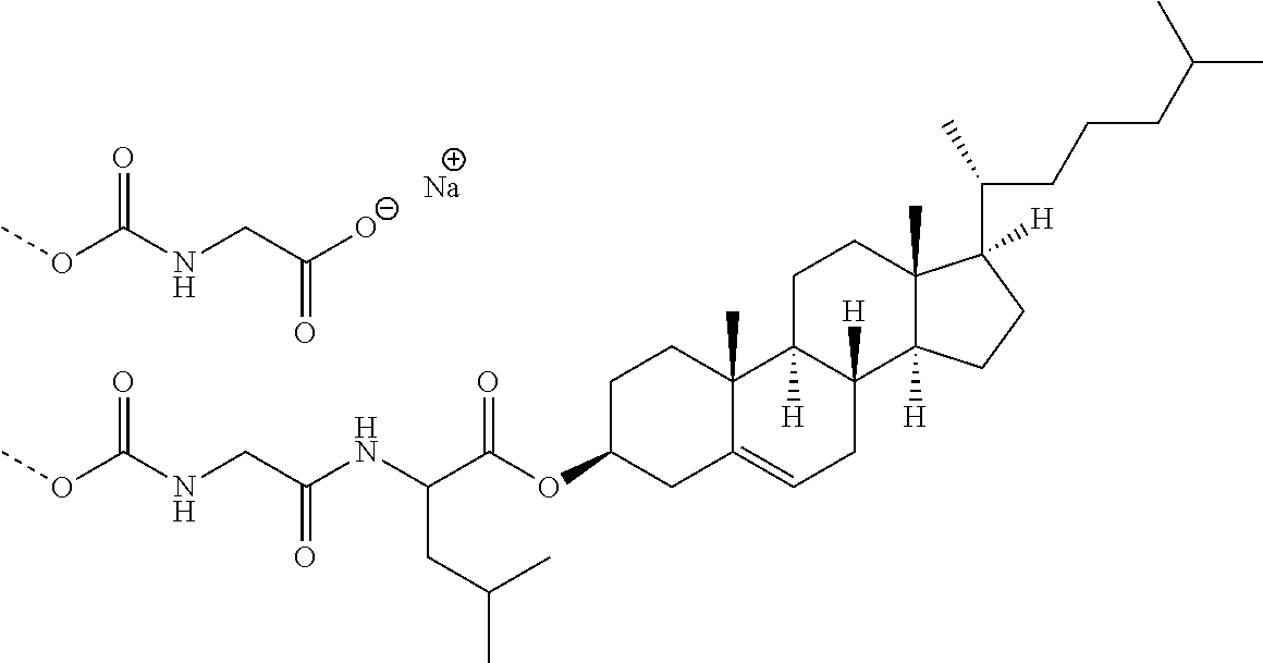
[Na].COC(NCC([O-])=O)=O.COC(NCC(NC(C(OC1CC2=CCC3([H])C([H])(C2(C)CC1)CCC1(C)C3([H])CCC1(C(CCCC(C)C)C)[H])=O)CC(C)C)=O)=O
